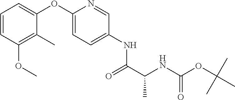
C1=CC(OC)=C(C)C(OC2=CC=C(NC(C(NC(=O)OC(C)(C)C)C)=O)C=N2)=C1
